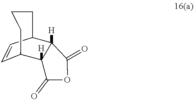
C1=CC2C3([H])C([H])(C1CCC2)C(=O)OC3=O
